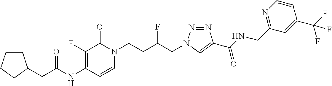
N(C1=C(F)C(=O)N(CCC(CN2N=NC(C(NCC3=NC=CC(C(F)(F)F)=C3)=O)=C2)F)C=C1)C(=O)CC1CCCC1
